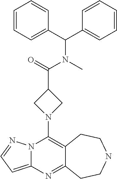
N12C(=CC=N1)N=C1C(=C2N2CC(C(=O)N(C)C(C3=CC=CC=C3)C3=CC=CC=C3)C2)CCNCC1
